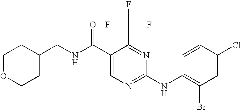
C1(C(NCC2CCOCC2)=O)=CN=C(NC2=C(Br)C=C(Cl)C=C2)N=C1C(F)(F)F
